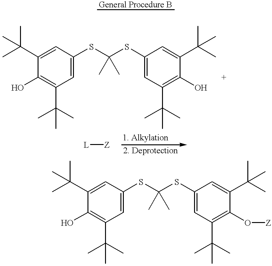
C1(O)=C(C(C)(C)C)C=C(SC(SC2=CC(C(C)(C)C)=C(O)C(C(C)(C)C)=C2)(C)C)C=C1C(C)(C)C.C1(O)=C(C(C)(C)C)C=C(SC(SC2=CC(C(C)(C)C)=C(O[Z])C(C(C)(C)C)=C2)(C)C)C=C1C(C)(C)C.[L][Z]
